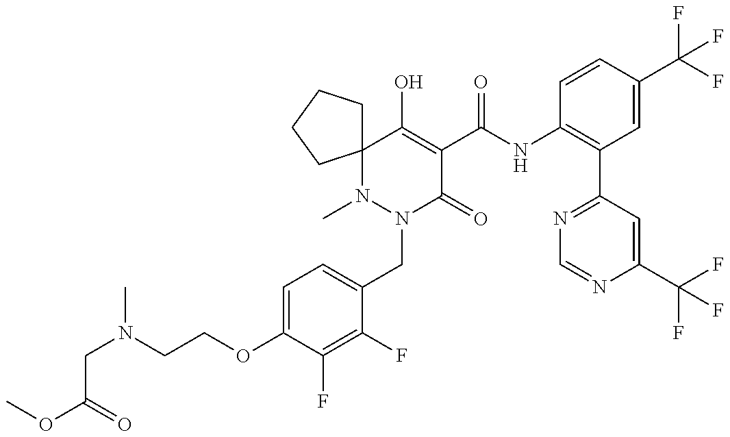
N1(C)N(CC2=CC=C(OCCN(C)CC(OC)=O)C(F)=C2F)C(=O)C(C(NC2=C(C3=NC=NC(C(F)(F)F)=C3)C=C(C(F)(F)F)C=C2)=O)=C(O)C12CCCC2
